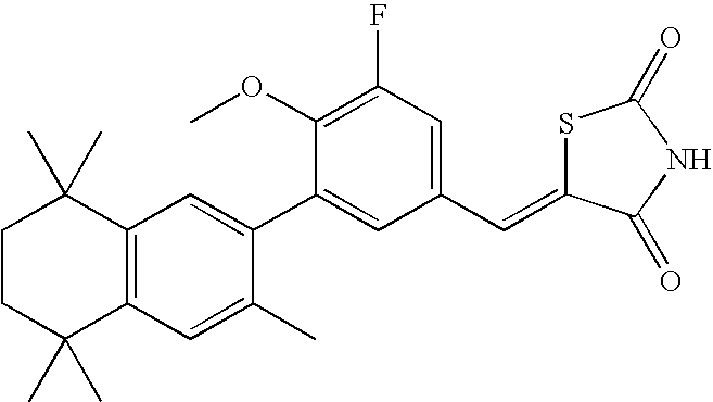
C1CC(C)(C)C2=C(C1(C)C)C=C(C1=CC(C=C3SC(=O)NC3=O)=CC(F)=C1OC)C(C)=C2
